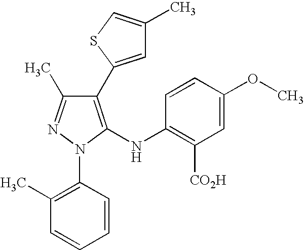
C1(C2=CC(C)=CS2)=C(NC2=C([CO2H])C=C(OC)C=C2)N(C2=C(C)C=CC=C2)N=C1C
